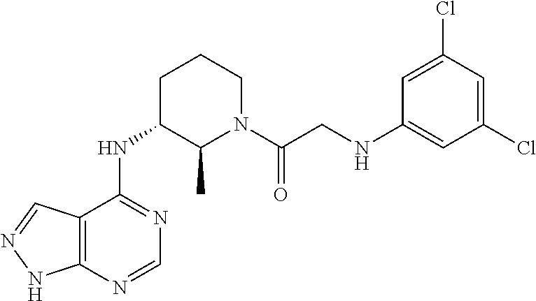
C12=C(N=CN=C1NC1C(C)N(C(CNC3=CC(Cl)=CC(Cl)=C3)=O)CCC1)NN=C2
